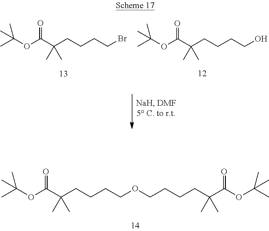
CC(OC(=O)C(CCCCOCCCCC(C(OC(C)(C)C)=O)(C)C)(C)C)(C)C.CC(OC(=O)C(CCCCBr)(C)C)(C)C.CC(OC(=O)C(CCCCO)(C)C)(C)C
